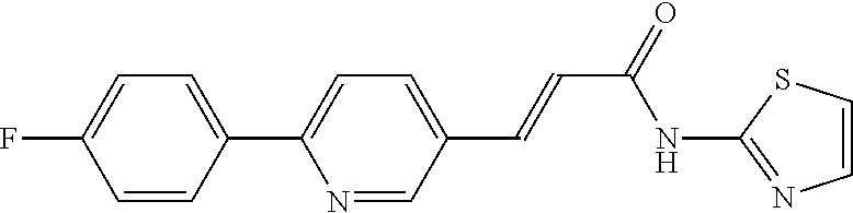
C1(C2=CC=C(C=CC(NC3=NC=CS3)=O)C=N2)=CC=C(F)C=C1
